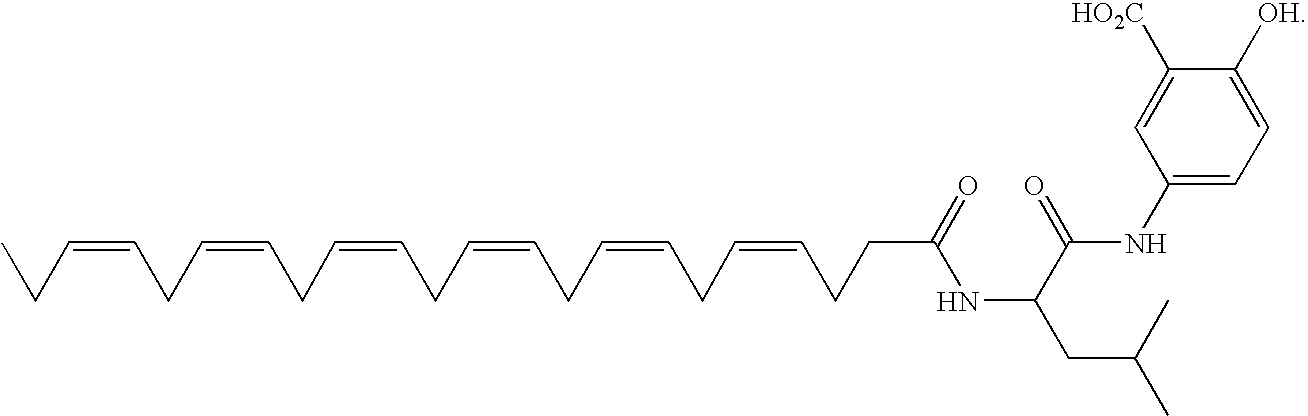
C(CC(C)C)(C(=O)NC1=CC=C([OH])C([HO2C])=C1)NC(=O)CCC=CCC=CCC=CCC=CCC=CCC=CCC
